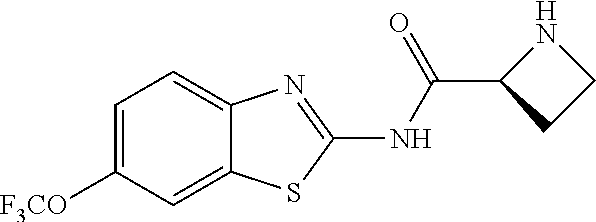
C1=C([F3CO])C=C2C(=C1)N=C(NC(C1CCN1)=O)S2
